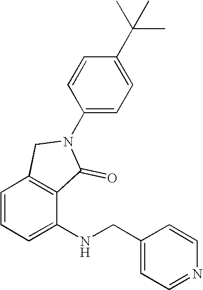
C1=CC=C(NCC2=CC=NC=C2)C2=C1CN(C1=CC=C(C(C)(C)C)C=C1)C2=O
